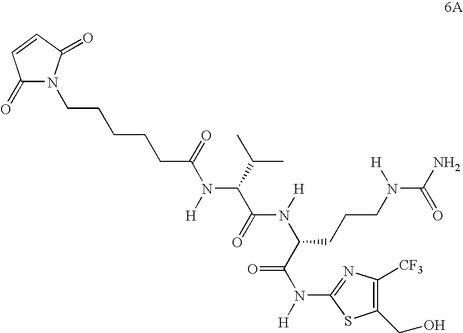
N(C(C(N(C1=NC([CF3])=C(CO)S1)[H])=O)CCCN(C(N)=O)[H])(C(=O)C(N(C(CCCCCN1C(=O)C=CC1=O)=O)[H])C(C)C)[H]
